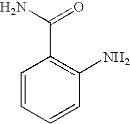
C1=CC=CC(N)=C1C(N)=O
